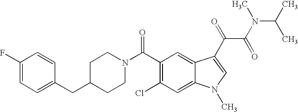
C1(F)=CC=C(CC2CCN(C(C3=C(Cl)C=C4C(=C3)C(C(C(=O)N(C(C)C)C)=O)=CN4C)=O)CC2)C=C1
